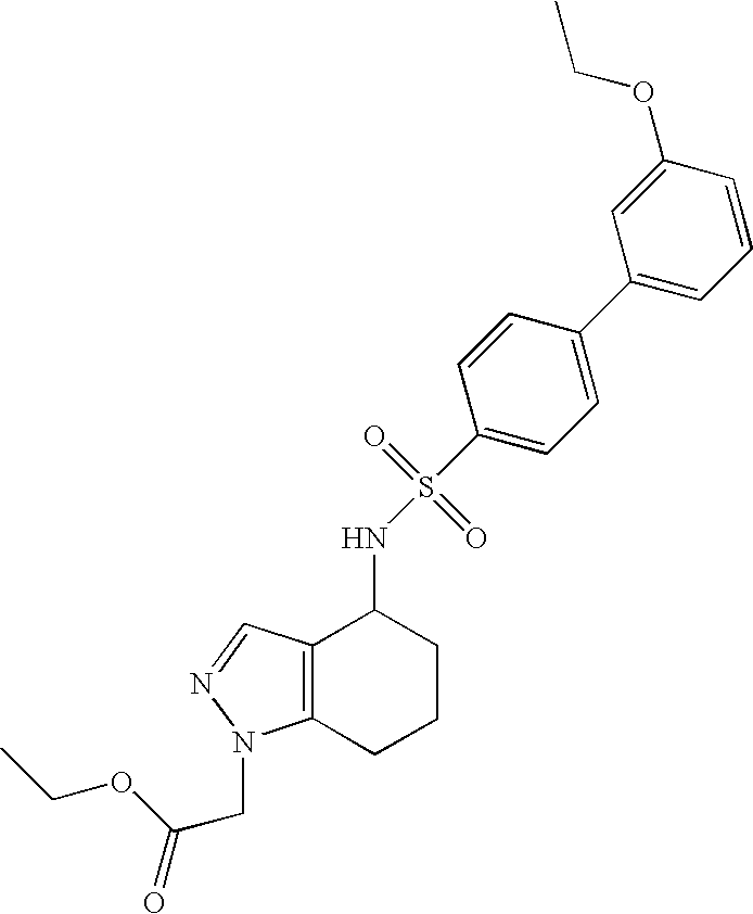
C1(C2=CC=C(S(=O)(=O)NC3C4=C(CCC3)N(CC(=O)OCC)N=C4)C=C2)=CC=CC(OCC)=C1
